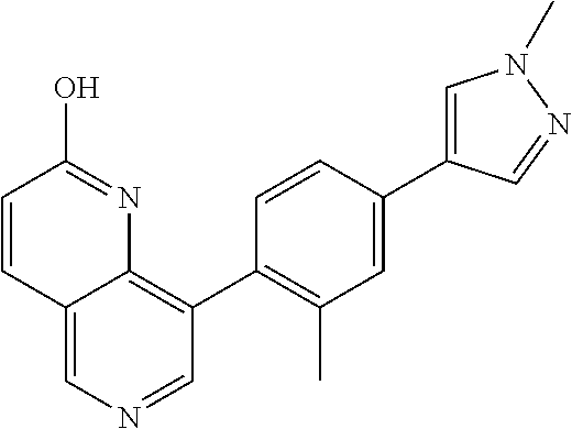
C1=CC2=CN=CC(C3=C(C)C=C(C4=CN(C)N=C4)C=C3)=C2N=C1O
